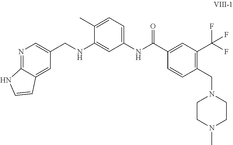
C1(CNC2=CC(NC(C3=CC(C(F)(F)F)=C(CN4CCN(C)CC4)C=C3)=O)=CC=C2C)=CN=C2C(=C1)C=CN2
